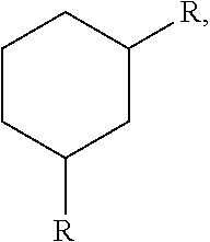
C1CC([R])CC([R])C1
